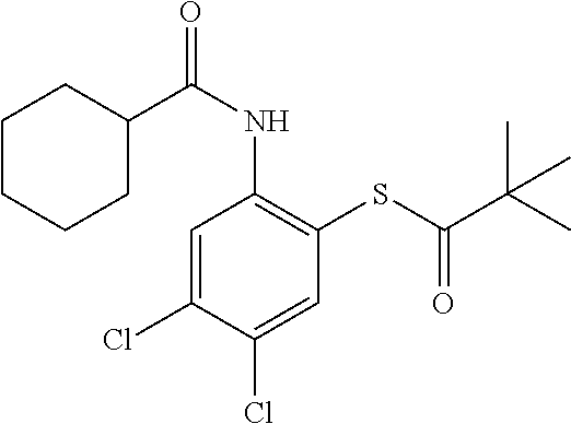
C1=C(Cl)C(Cl)=CC(SC(C(C)(C)C)=O)=C1NC(=O)C1CCCCC1
